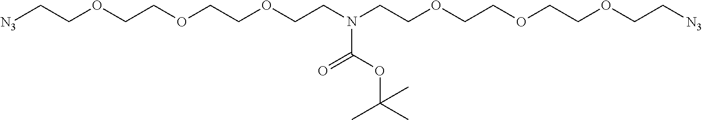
[N3]CCOCCOCCOCCN(CCOCCOCCOCC[N3])C(=O)OC(C)(C)C
